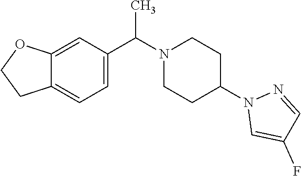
C12=CC(C(N3CCC(N4C=C(F)C=N4)CC3)C)=CC=C1CCO2
